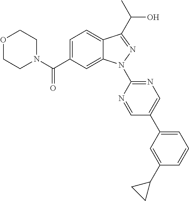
C12=CC=C(C(N3CCOCC3)=O)C=C1N(C1=NC=C(C3=CC=CC(C4CC4)=C3)C=N1)N=C2C(C)O
